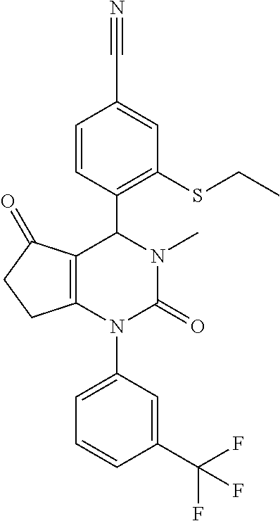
C1=CC(C2C3=C(N(C4=CC=CC(C(F)(F)F)=C4)C(=O)N2C)CCC3=O)=C(SCC)C=C1C#N
